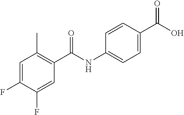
C1=C(F)C(F)=CC(C(NC2=CC=C(C(O)=O)C=C2)=O)=C1C
